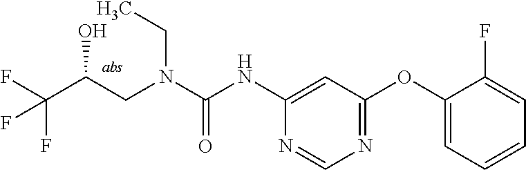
C(C(F)(F)F)(O)CN(CC)C(=O)NC1=CC(OC2=CC=CC=C2F)=NC=N1
